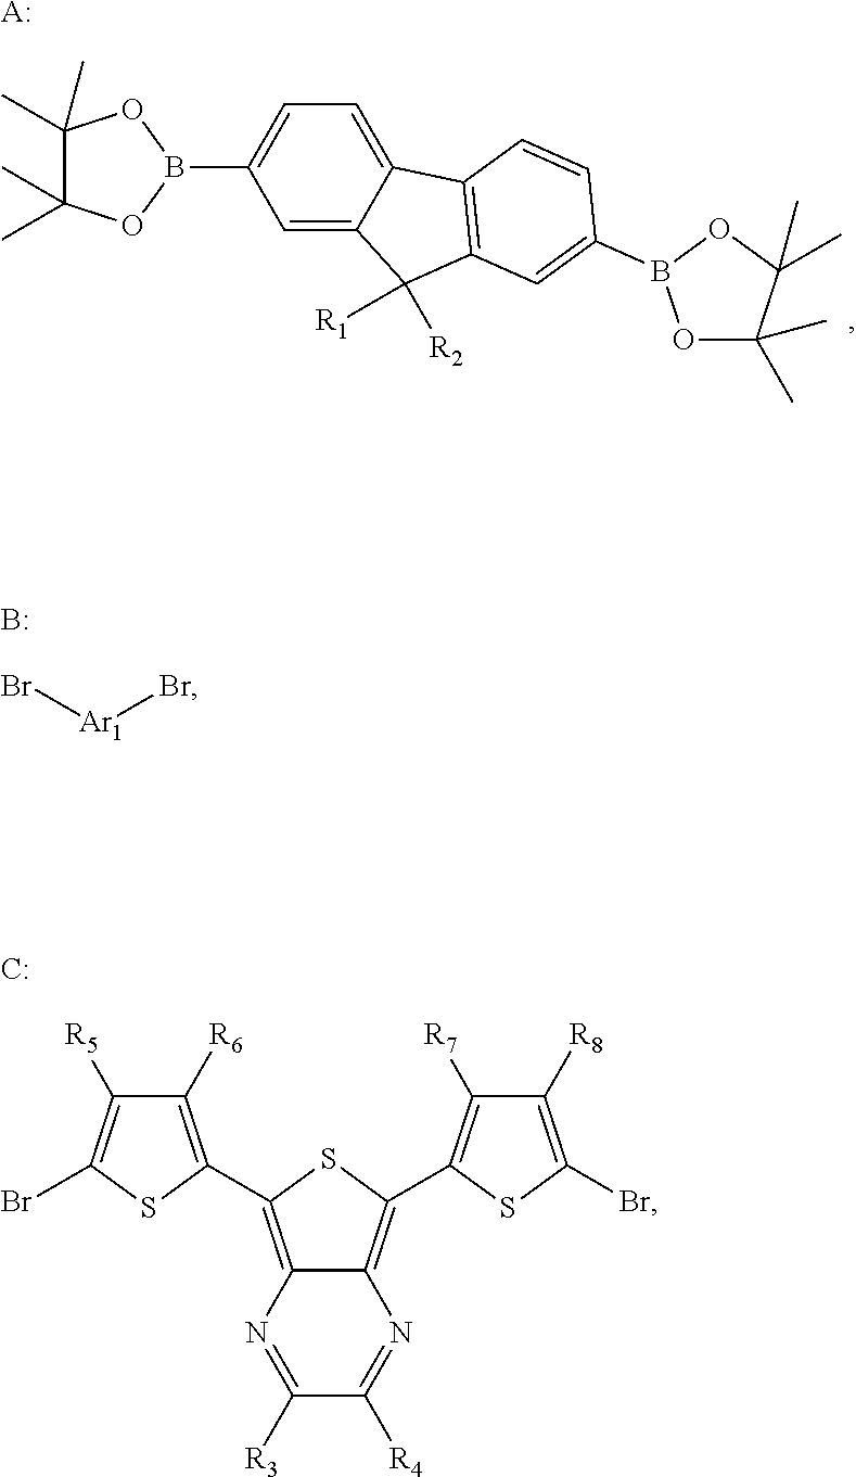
C1=C2C(=CC=C1B1OC(C)(C)C(C)(C)O1)C1=C(C2([R1])[R2])C=C(B2OC(C)(C)C(C)(C)O2)C=C1.[A:].Br[Ar1]Br.B.C1([R6])=C(C2=C3C(=C(C4=C([R7])C([R8])=C(Br)S4)S2)N=C([R4])C([R3])=N3)SC(Br)=C1[R5].[C:]
